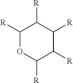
C1([R])OC([R])C([R])C([R])C1[R]
